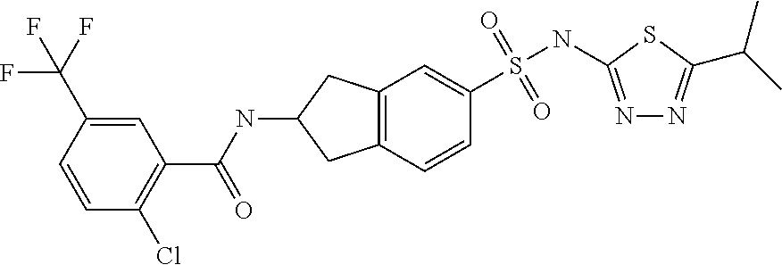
N1=C(NS(=O)(=O)C2=CC3=C(C=C2)CC(NC(C2=C(Cl)C=CC(C(F)(F)F)=C2)=O)C3)SC(C(C)C)=N1
